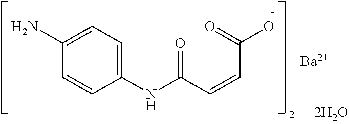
C1(NC(C=CC(O)=O)=O)=CC=C(N)C=C1.[Ba]
